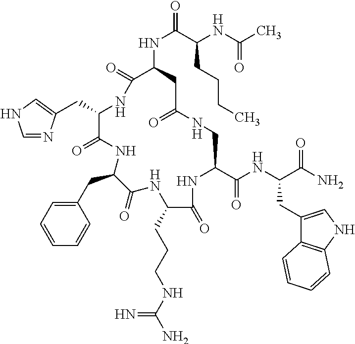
C(C1C(=O)NC(CC2=CC=CC=C2)C(=O)NC(CCCNC(N)=N)C(=O)NC(C(NC(C(N)=O)CC2=CNC3=C2C=CC=C3)=O)CNC(=O)CC(NC(C(NC(C)=O)CCCC)=O)C(=O)N1)C1=CNC=N1
